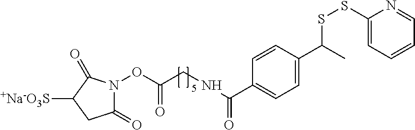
C1(=O)N(OC(CNC(=O)C2=CC=C(C(SSC3=CC=CC=N3)C)C=C2)=O)C(=O)C([+Na-O3S])C1
